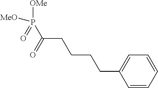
C1=CC=CC=C1CCCCC(P([OMe])([MeO])=O)=O
